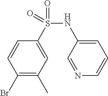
C1(Br)=C(C)C=C(S(NC2=CC=CN=C2)(=O)=O)C=C1
